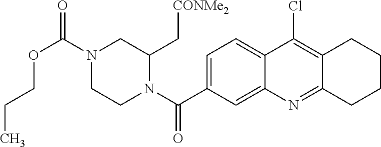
N1(C(OCCC)=O)CCN(C(=O)C2=CC=C3C(=C2)N=C2C(=C3Cl)CCCC2)C(C[CONMe2])C1
